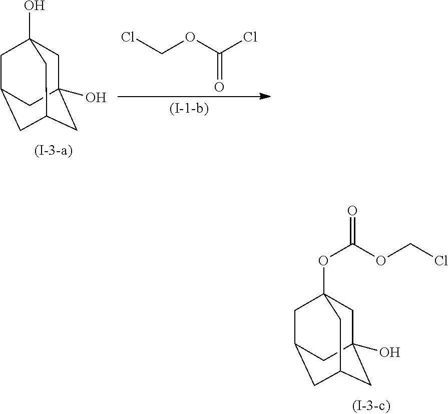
C1C2(O)CC3CC(CC1(OC(=O)OCCl)C3)C2.C1C2(O)CC3CC(CC1(O)C3)C2.ClCOC(Cl)=O
